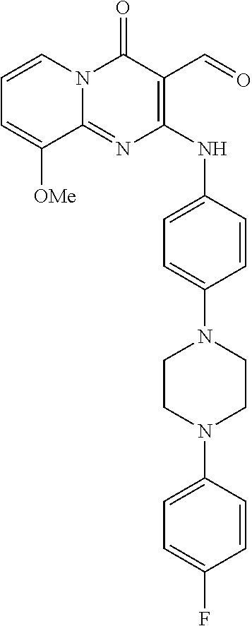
C1(NC2=CC=C(N3CCN(C4=CC=C(F)C=C4)CC3)C=C2)=C(C=O)C(=O)N2C(=N1)C([OMe])=CC=C2
